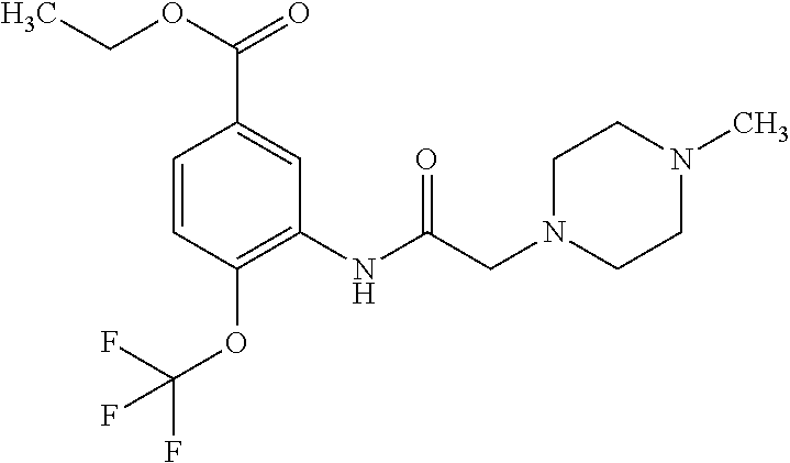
C1=CC(OC(F)(F)F)=C(NC(CN2CCN(C)CC2)=O)C=C1C(OCC)=O
